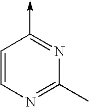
C1=CN=C(C)N=C1->C
